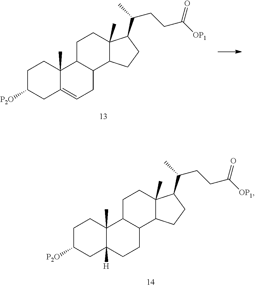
C1C([P2O])CC2=CCC3C(C2(C)C1)CCC1(C)C3CCC1C(CCC([OP1])=O)C.C1C([P2O])CC2([H])C(C)(C1)C1C(CC2)C2C(C)(CC1)C(C(CCC([OP1])=O)C)CC2
